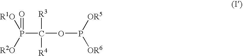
P(C(OP([OR6])[OR5])([R3])[R4])([R2O])([R1O])=O
